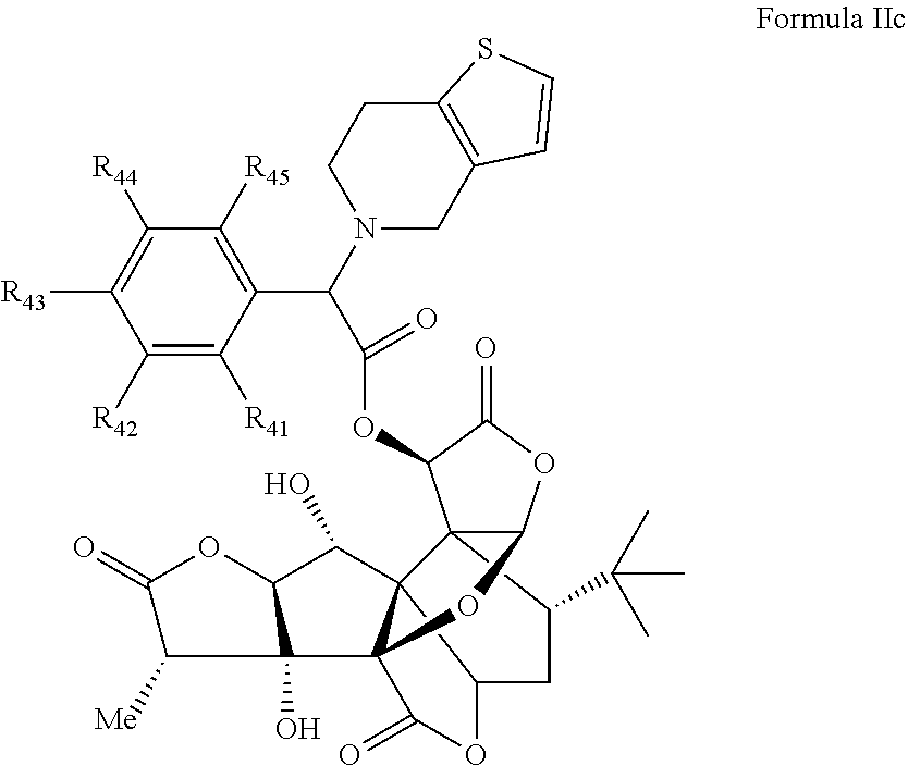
C123C(C(C)(C)C)CC4C15C(O)C1OC(=O)C([Me])C1(O)C5(OC2OC(=O)C3OC(C(N1CCC2=C(C1)C=CS2)C1=C([R45])C([R44])=C([R43])C([R42])=C1[R41])=O)C(=O)O4
